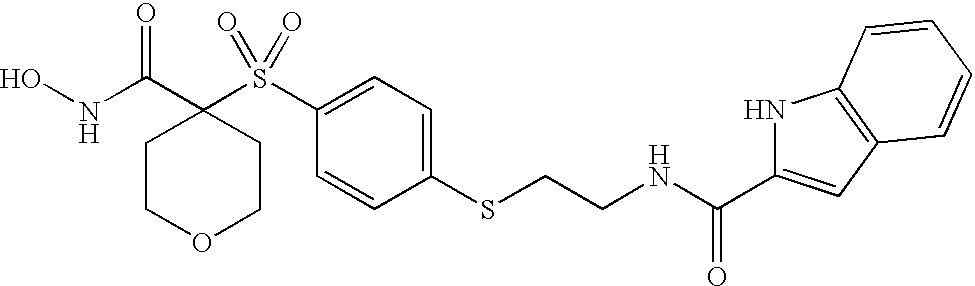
N(C(C1(S(C2=CC=C(SCCNC(C3=CC4=C(N3)C=CC=C4)=O)C=C2)(=O)=O)CCOCC1)=O)O
